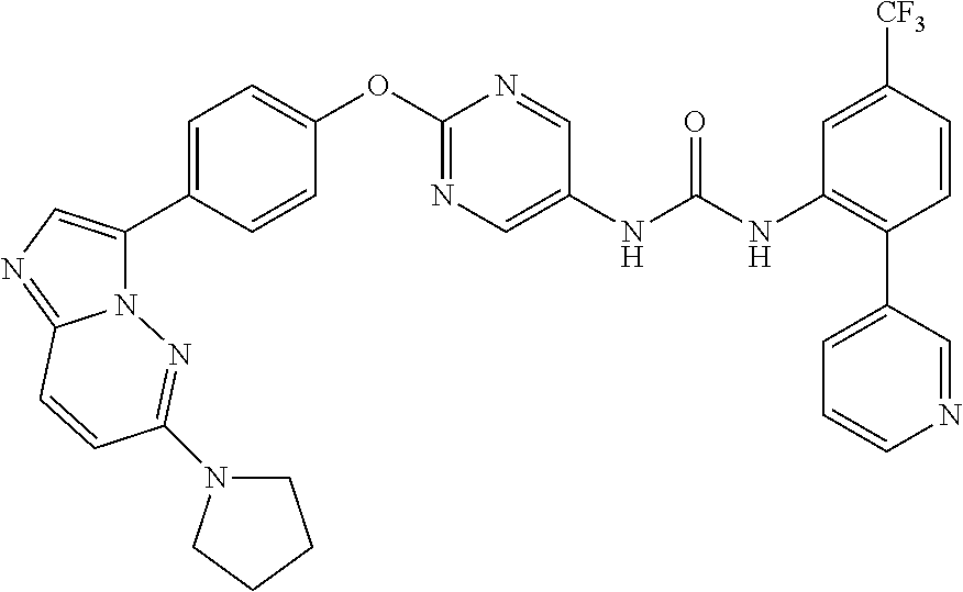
C1=CC([CF3])=CC(NC(NC2=CN=C(OC3=CC=C(C4=CN=C5N4N=C(N4CCCC4)C=C5)C=C3)N=C2)=O)=C1C1=CC=CN=C1
